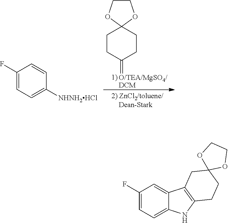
C1CC(=[O/TEA/MgSO4/DCM])CCC12OCCO2.C1(F)=CC=C([NHNH2HCl])C=C1.C1(F)=CC=C2C(=C1)C1=C(N2)CCC2(C1)OCCO2
